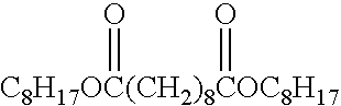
[C8H17OC(CH2)8COC8H17](=O)=O
